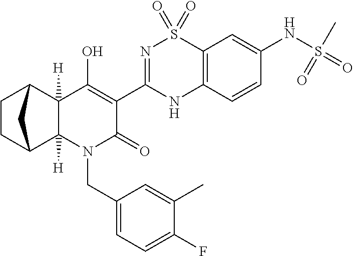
C1CC2C3([H])C([H])(C1C2)C(O)=C(C1=NS(=O)(=O)C2=C(N1)C=CC(NS(=O)(C)=O)=C2)C(=O)N3CC1=CC=C(F)C(C)=C1
